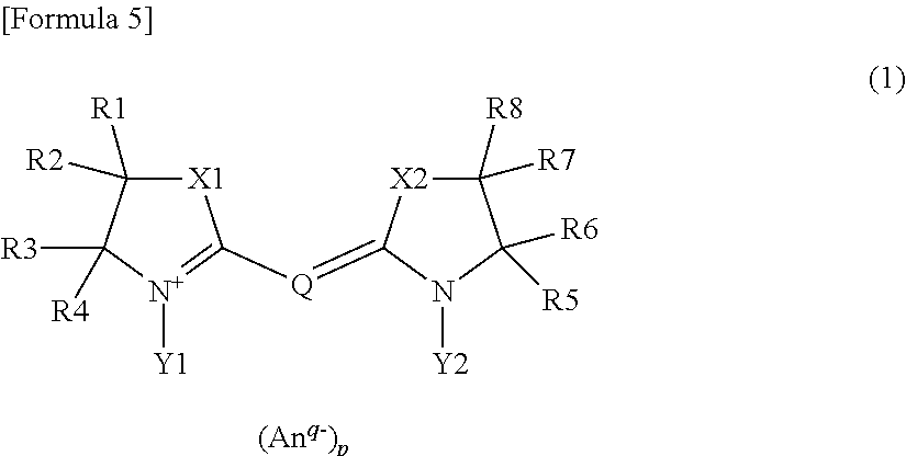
[X1]1C([R2])([R1])C([R3])([R4])[N+]([Y1])=C1[Q]=C1[X2]C([R7])([R8])C([R6])([R5])N1[Y2]
